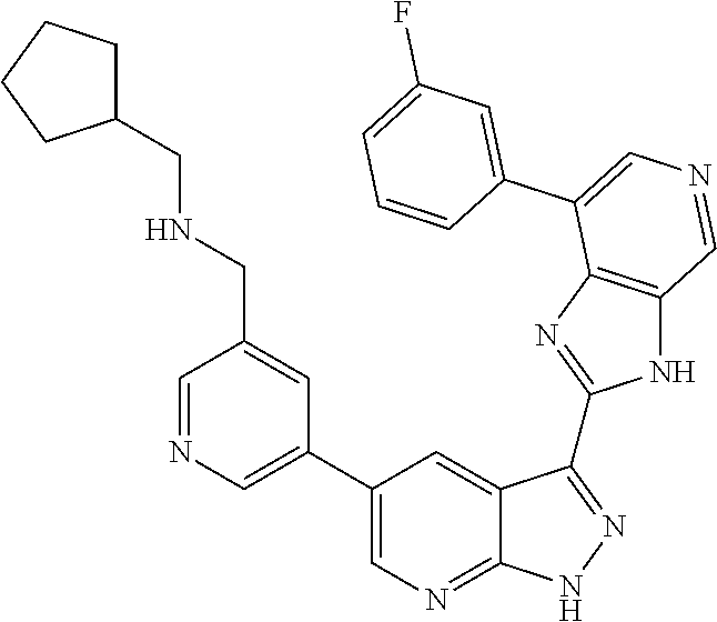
C1=NC=C(C2=CN=C3C(=C2)C(C2=NC4=C(N2)C=NC=C4C2=CC(F)=CC=C2)=NN3)C=C1CNCC1CCCC1
